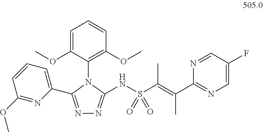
C1=C(OC)C(N2C(C3=CC=CC(OC)=N3)=NN=C2NS(C(=C(C2=NC=C(F)C=N2)C)C)(=O)=O)=C(OC)C=C1
